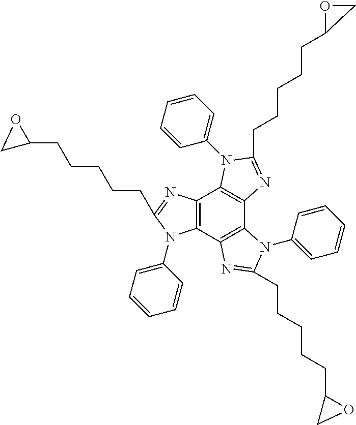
C12=C(C3=C(C4=C1N(C1=CC=CC=C1)C(CCCCCC1OC1)=N4)N(C1=CC=CC=C1)C(CCCCCC1OC1)=N3)N(C1=CC=CC=C1)C(CCCCCC1OC1)=N2
